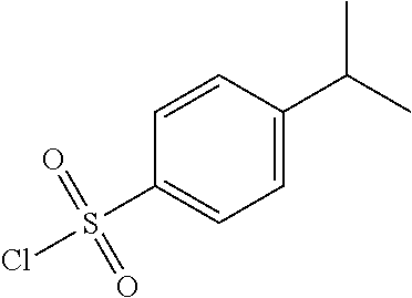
C1=C(C(C)C)C=CC(S(Cl)(=O)=O)=C1
